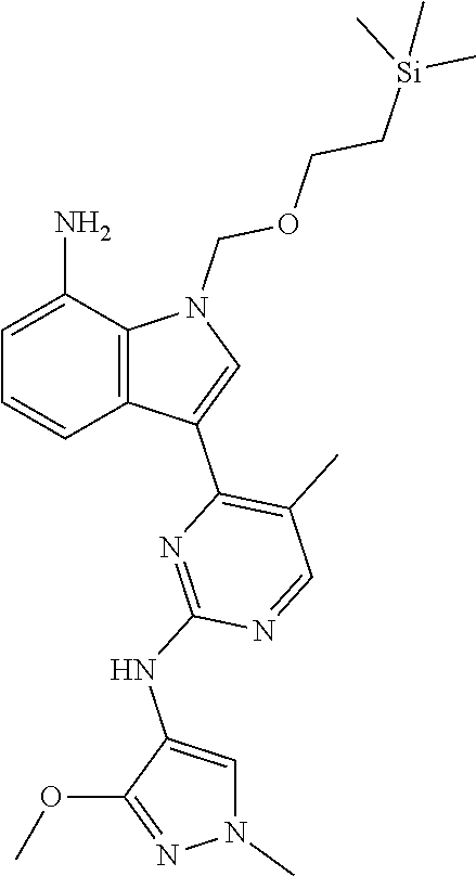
C12=C(C(N)=CC=C1)N(COCC[Si](C)(C)C)C=C2C1=C(C)C=NC(NC2=CN(C)N=C2OC)=N1
